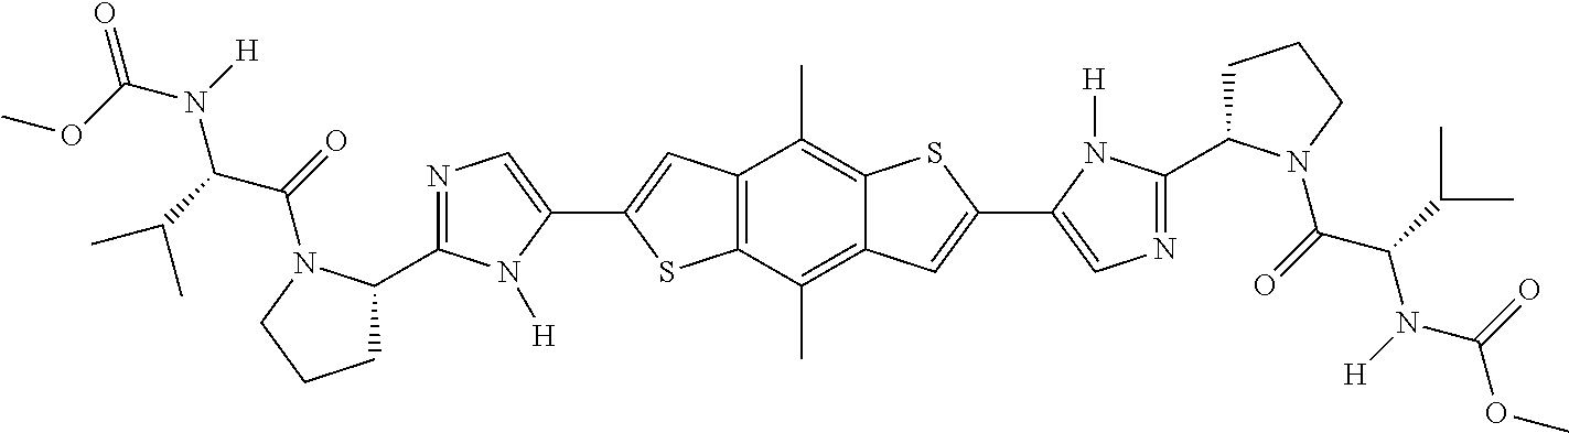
COC(N([H])C(C(C)C)C(=O)N1C(C2=NC=C(C3=CC4=C(S3)C(C)=C3C(=C4C)SC(C4=CN=C(C5CCCN5C(C(N(C(OC)=O)[H])C(C)C)=O)N4[H])=C3)N2[H])CCC1)=O
